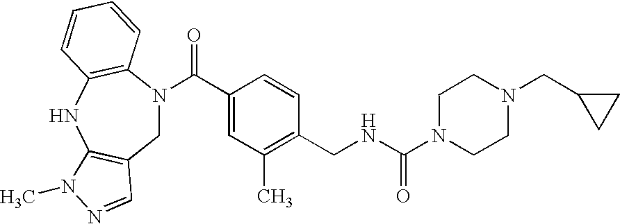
C1N(C(C2=CC(C)=C(CNC(N3CCN(CC4CC4)CC3)=O)C=C2)=O)C2=C(NC3=C1C=NN3C)C=CC=C2
